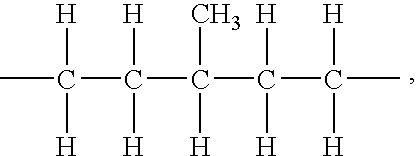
CC([H])([H])C(C(C(C(C)([H])[H])([H])[H])(C)[H])([H])[H]
